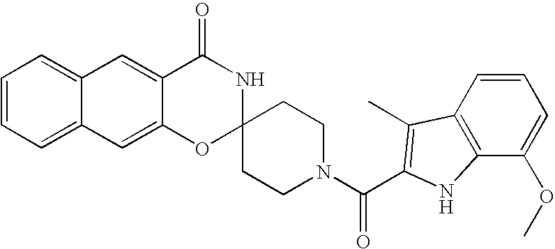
C12=CC=CC=C1C=C1C(=C2)C(=O)NC2(O1)CCN(C(=O)C1=C(C)C3=C(C(OC)=CC=C3)N1)CC2
